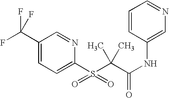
C1(C(F)(F)F)=CC=C(S(=O)(C(C)(C(=O)NC2=CN=CC=C2)C)=O)N=C1
